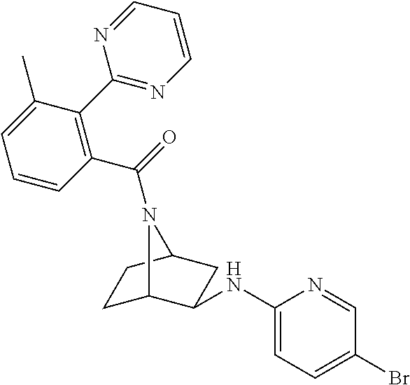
C1C2C(NC3=CC=C(Br)C=N3)CC(C1)N2C(=O)C1=C(C2=NC=CC=N2)C(C)=CC=C1
